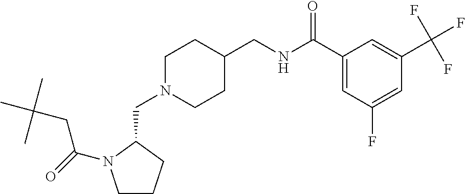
C(N1CCC(CNC(C2=CC(F)=CC(C(F)(F)F)=C2)=O)CC1)C1N(C(=O)CC(C)(C)C)CCC1
